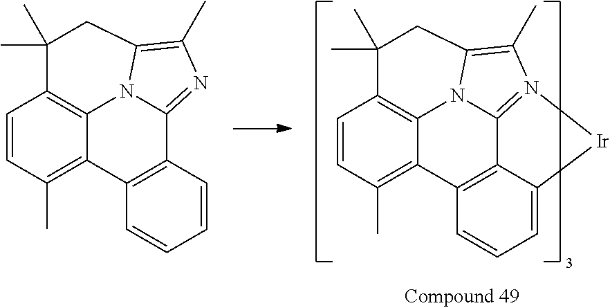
C1=CC(C)=C2C3=C1C(C)(C)CC1=C(C)N=C(C4=C2C=CC=C4)N31.C1=CC(C)=C2C3=C1C(C)(C)CC1=C(C)N4=C(C5=C2C=CC=C5[Ir]4)N31
